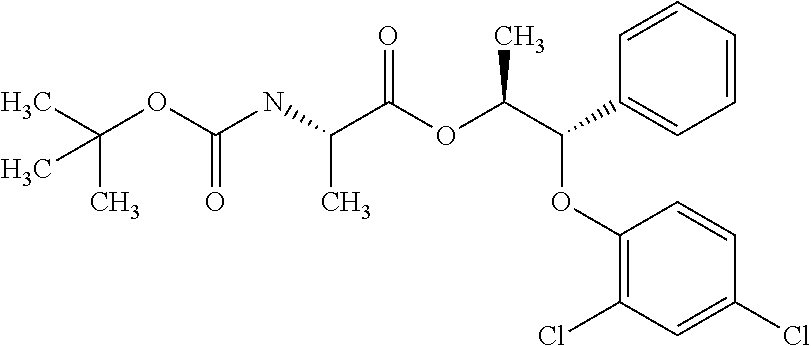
C(OC(NC(C(OC(C(OC1=C(Cl)C=C(Cl)C=C1)C1=CC=CC=C1)C)=O)C)=O)(C)(C)C
